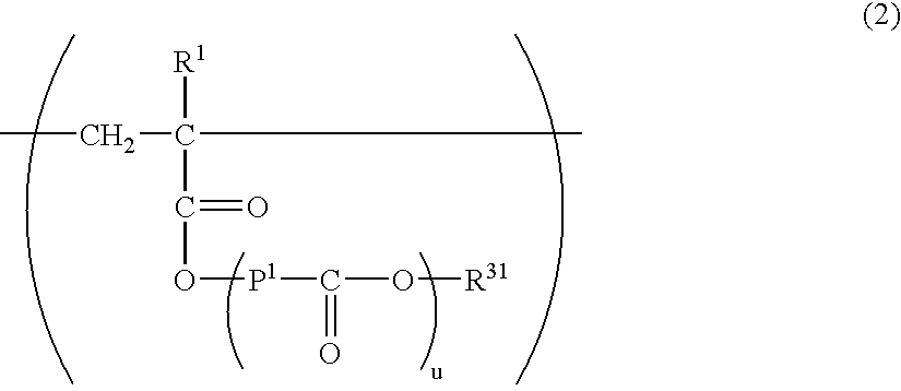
CCC([R1])(C(=O)O[P1]C(O[R31])=O)C
